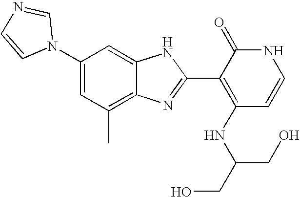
C1(C)=C2C(=CC(N3C=NC=C3)=C1)NC(C1=C(NC(CO)CO)C=CNC1=O)=N2
